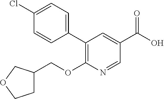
C1(Cl)=CC=C(C2=C(OCC3CCOC3)N=CC(C(O)=O)=C2)C=C1
